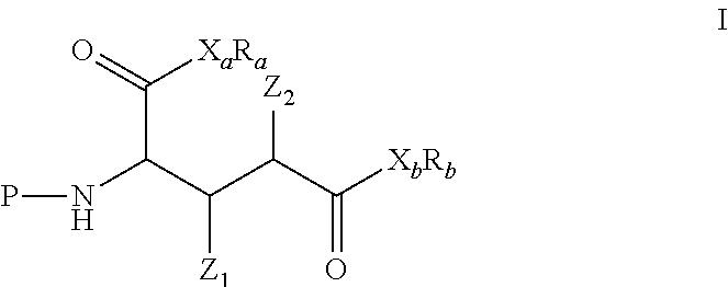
C(C(C(C([Z2])C([XbRb])=O)[Z1])NP)([XaRa])=O
